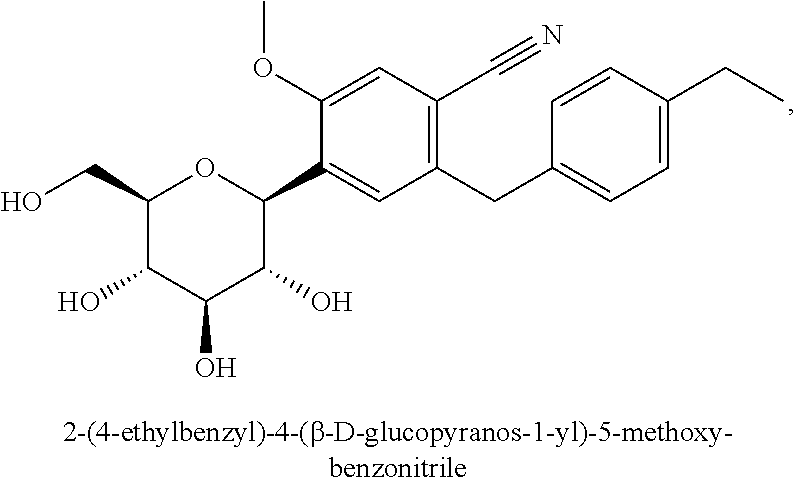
C1(CO)C(O)C(O)C(O)C(C2=CC(CC3=CC=C(CC)C=C3)=C(C#N)C=C2OC)O1
